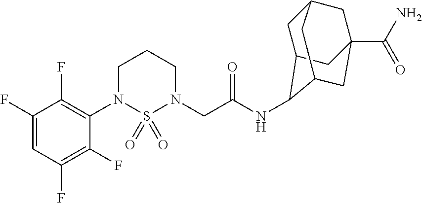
C1(F)=CC(F)=C(F)C(N2S(=O)(=O)N(CC(NC3C4CC5CC(C(N)=O)(CC3C5)C4)=O)CCC2)=C1F
